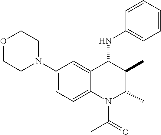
C1(N2CCOCC2)=CC=C2C(=C1)C(NC1=CC=CC=C1)C(C)C(C)N2C(=O)C
